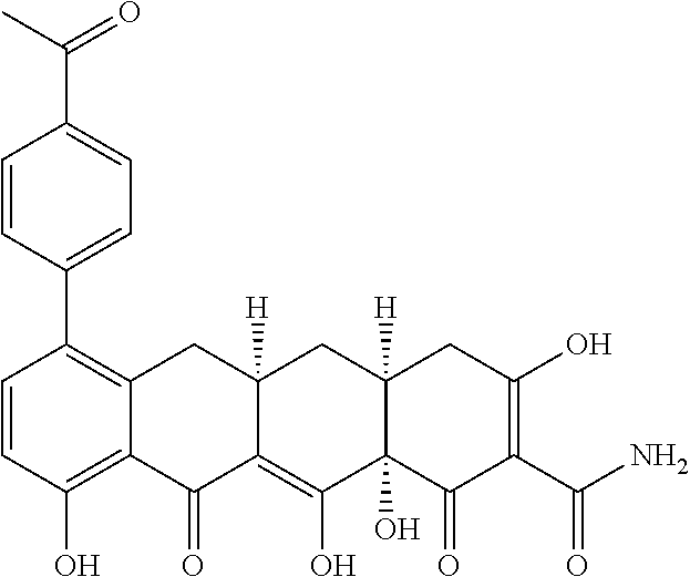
C1=CC(O)=C2C(=C1C1=CC=C(C(=O)C)C=C1)CC1([H])C(=C(O)C3(O)C([H])(C1)CC(O)=C(C(N)=O)C3=O)C2=O
